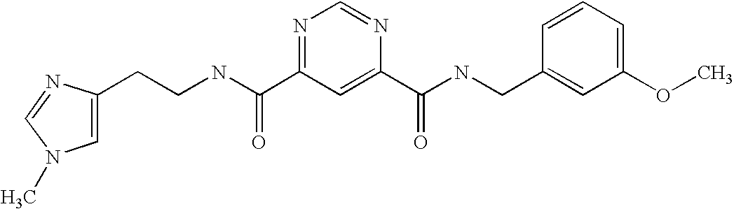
C(NC(=O)C1=NC=NC(C(=O)NCC2=CC(OC)=CC=C2)=C1)CC1=CN(C)C=N1
